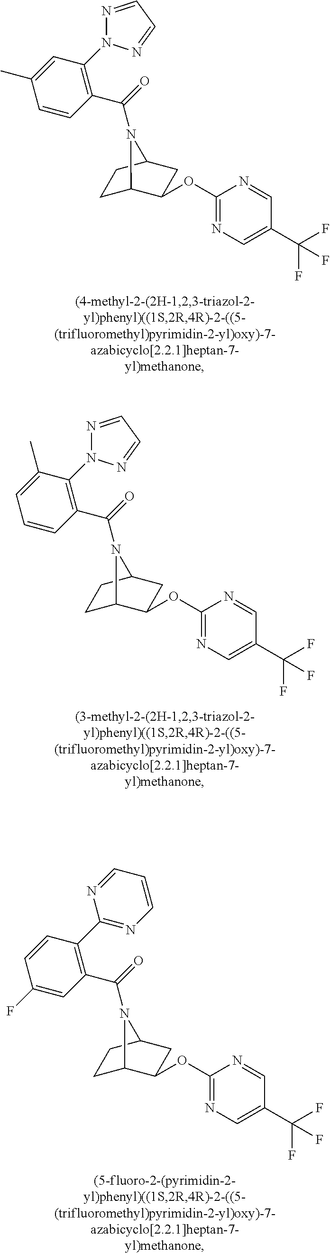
C1C2C(OC3=NC=C(C(F)(F)F)C=N3)CC(C1)N2C(=O)C1=C(N2N=CC=N2)C=C(C)C=C1.C1C2C(OC3=NC=C(C(F)(F)F)C=N3)CC(C1)N2C(=O)C1=C(N2N=CC=N2)C(C)=CC=C1.C1C2C(OC3=NC=C(C(F)(F)F)C=N3)CC(C1)N2C(=O)C1=C(C2=NC=CC=N2)C=CC(F)=C1
